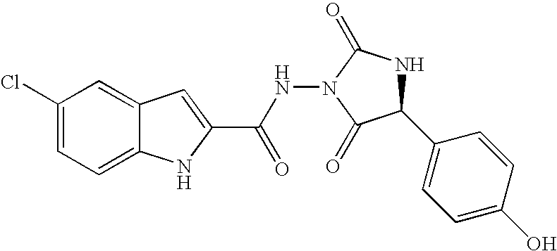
C12=CC=C(Cl)C=C1C=C(C(=O)NN1C(=O)NC(C3=CC=C(O)C=C3)C1=O)N2
